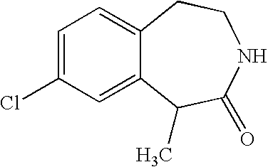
C1=C(Cl)C=C2C(=C1)CCNC(=O)C2C
